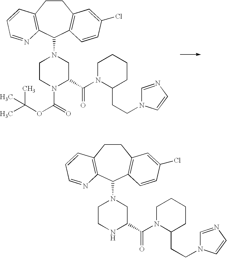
C1CC2=C(C(N3CCN(C(=O)OC(C)(C)C)C(C(N4C(CCN5C=NC=C5)CCCC4)=O)C3)C3=C1C=C(Cl)C=C3)N=CC=C2.C1CC2=C(C(N3CCNC(C(N4C(CCN5C=NC=C5)CCCC4)=O)C3)C3=C1C=C(Cl)C=C3)N=CC=C2
